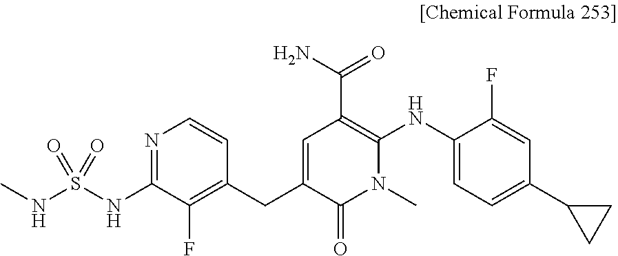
CNS(NC1=NC=CC(CC2=CC(C(=O)N)=C(NC3=CC=C(C4CC4)C=C3F)N(C)C2=O)=C1F)(=O)=O
